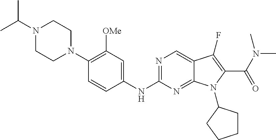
N1=C(NC2=CC([OMe])=C(N3CCN(C(C)C)CC3)C=C2)N=C2C(=C1)C(F)=C(C(N(C)C)=O)N2C1CCCC1
